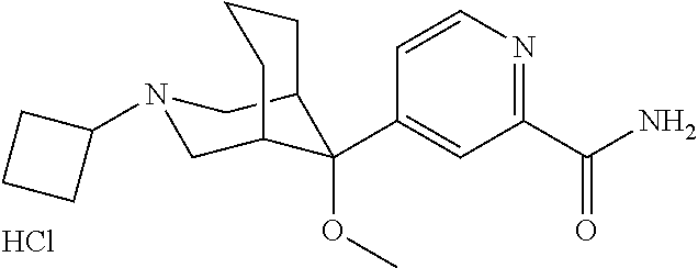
C1(C(N)=O)=NC=CC(C2(OC)C3CN(C4CCC4)CC2CCC3)=C1.Cl
